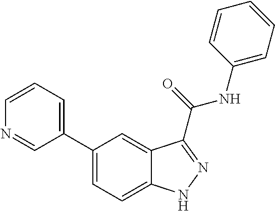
C1=CN=CC(C2=CC=C3C(=C2)C(C(NC2=CC=CC=C2)=O)=NN3)=C1
